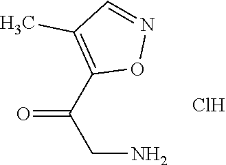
O=C(C1=C(C)C=NO1)CN.Cl
